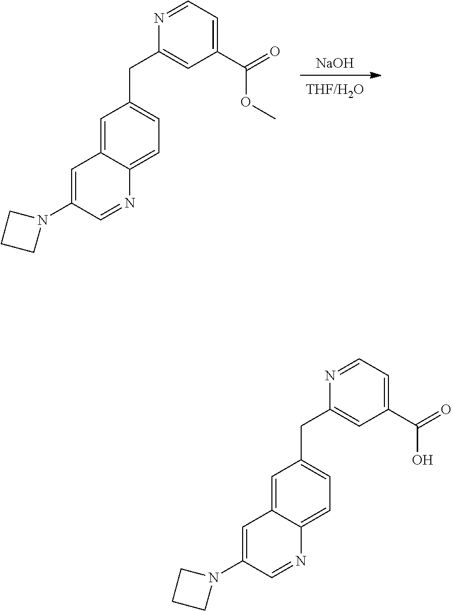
C1=C(N2CCC2)C=NC2=CC=C(CC3=CC(C(=O)OC)=CC=N3)C=C12.[NaOH].C1=C(N2CCC2)C=NC2=CC=C(CC3=CC(C(=O)O)=CC=N3)C=C12
